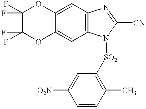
C1(F)(F)C(F)(F)OC2=CC3=C(C=C2O1)N=C([CN])N3[SO2]C1=C(C)C=CC([O2N])=C1
